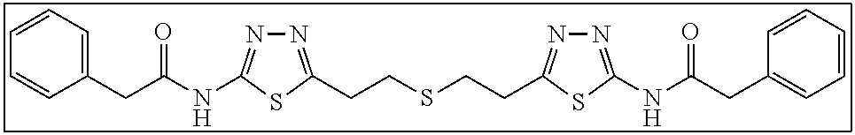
N1=C(CCSCCC2=NN=C(NC(CC3=CC=CC=C3)=O)S2)SC(NC(CC2=CC=CC=C2)=O)=N1
